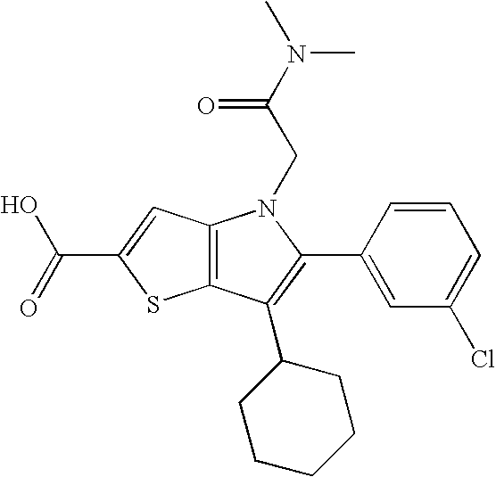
C12=C(C(C3CCCCC3)=C(C3=CC(Cl)=CC=C3)N1CC(N(C)C)=O)SC(C(=O)O)=C2
